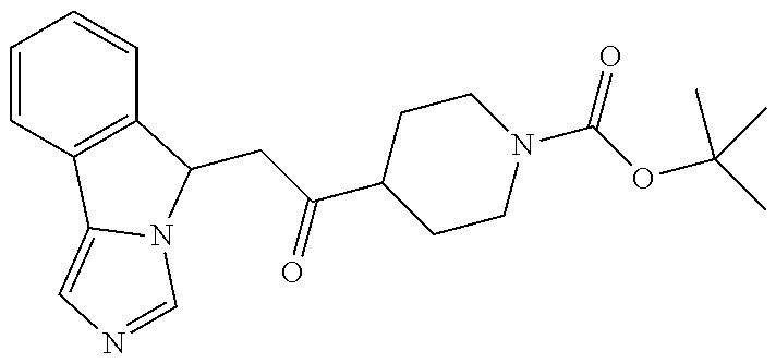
C1=CC2=C(C=C1)C(CC(C1CCN(C(OC(C)(C)C)=O)CC1)=O)N1C2=CN=C1
